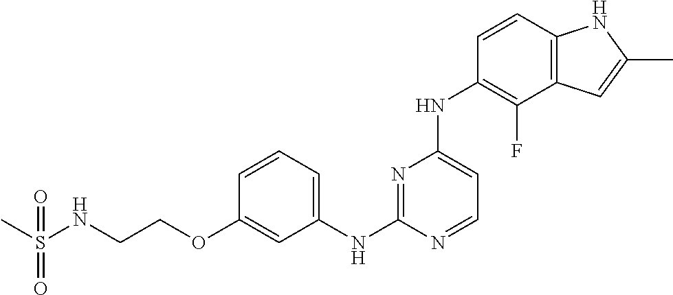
C1(OCCNS(C)(=O)=O)=CC(NC2=NC(NC3=C(F)C4=C(C=C3)NC(C)=C4)=CC=N2)=CC=C1
